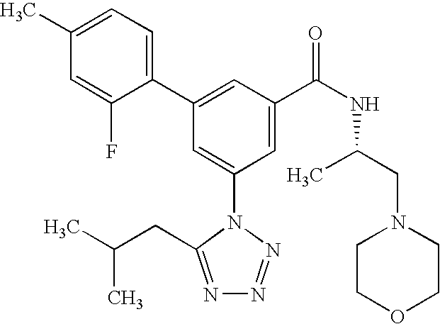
C1(C2=CC(C(NC(CN3CCOCC3)C)=O)=CC(N3C(CC(C)C)=NN=N3)=C2)=CC=C(C)C=C1F
